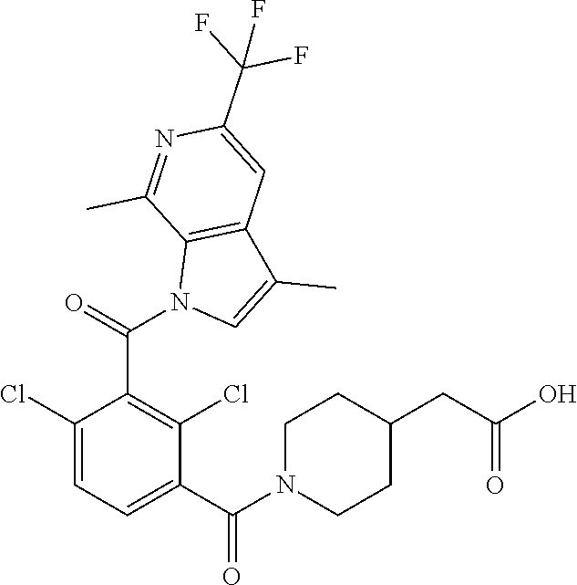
C1(Cl)=CC=C(C(=O)N2CCC(CC(O)=O)CC2)C(Cl)=C1C(N1C=C(C)C2=C1C(C)=NC(C(F)(F)F)=C2)=O
